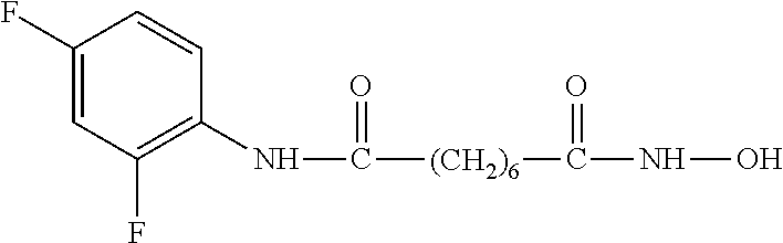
N(C(=O)[(CH2)6]C(NO)=O)C1=C(F)C=C(F)C=C1
